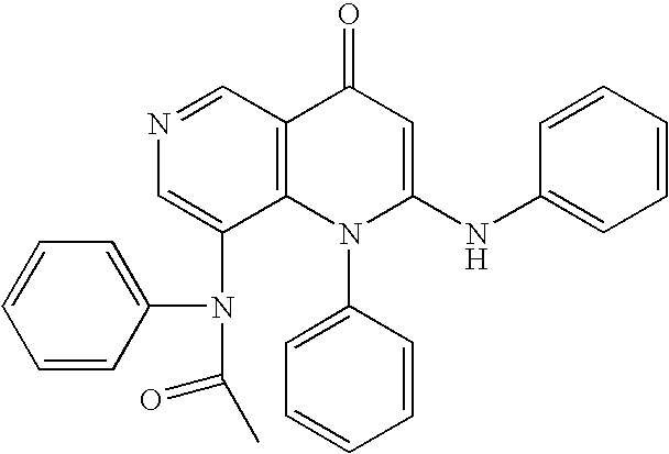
C1(N(C(C)=O)C2=CC=CC=C2)=CN=CC2=C1N(C1=CC=CC=C1)C(NC1=CC=CC=C1)=CC2=O
